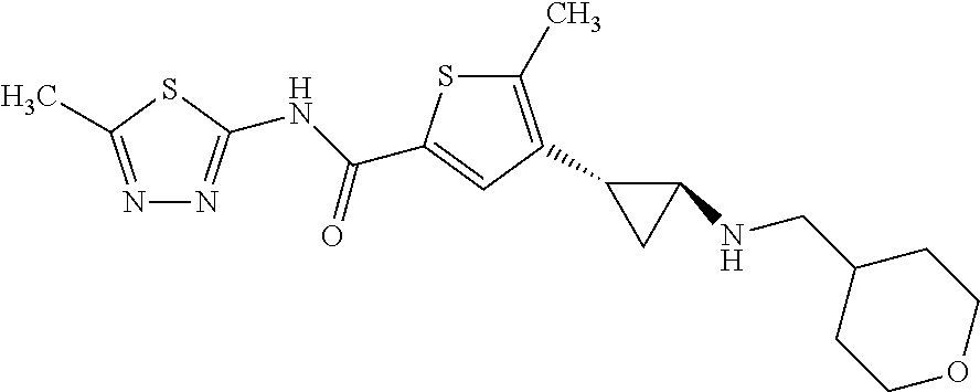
C1(C2=C(C)SC(C(NC3=NN=C(C)S3)=O)=C2)CC1NCC1CCOCC1
